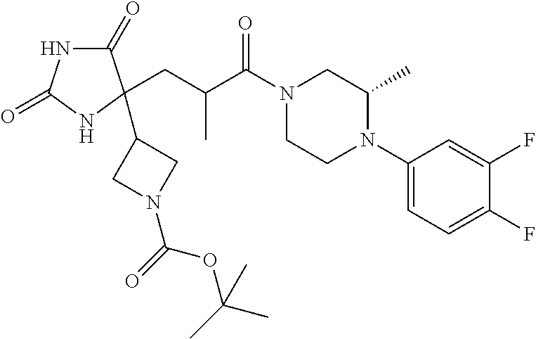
C1(=O)NC(=O)NC1(C1CN(C(=O)OC(C)(C)C)C1)CC(C)C(=O)N1CCN(C2=CC=C(F)C(F)=C2)C(C)C1
